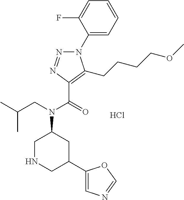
N1(C2=CC=CC=C2F)N=NC(C(=O)N(CC(C)C)C2CNCC(C3=CN=CO3)C2)=C1CCCCOC.Cl
